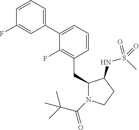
C1(C2=CC=CC(F)=C2)=CC=CC(CC2N(C(=O)C(C)(C)C)CCC2NS(C)(=O)=O)=C1F
